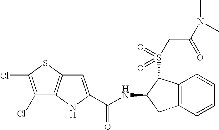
C1(Cl)=C(Cl)SC2=C1NC(C(NC1CC3=C(C1S(CC(N(C)C)=O)(=O)=O)C=CC=C3)=O)=C2
